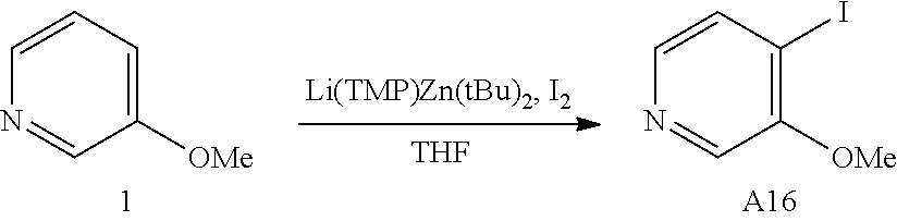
[THF].C1=CC(I)=C([OMe])C=N1.[A16].C1=CC=C([OMe])C=N1
